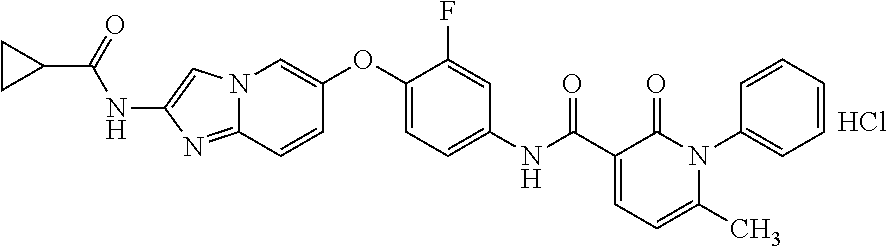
N12C(=NC(NC(C3CC3)=O)=C1)C=CC(OC1=CC=C(NC(C3=CC=C(C)N(C4=CC=CC=C4)C3=O)=O)C=C1F)=C2.Cl
